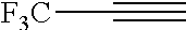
[F3C]C#C
